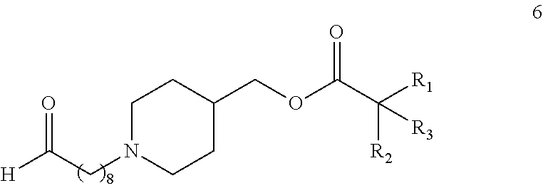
C1N(CC([H])=O)CCC(COC(C([R2])([R1])[R3])=O)C1
